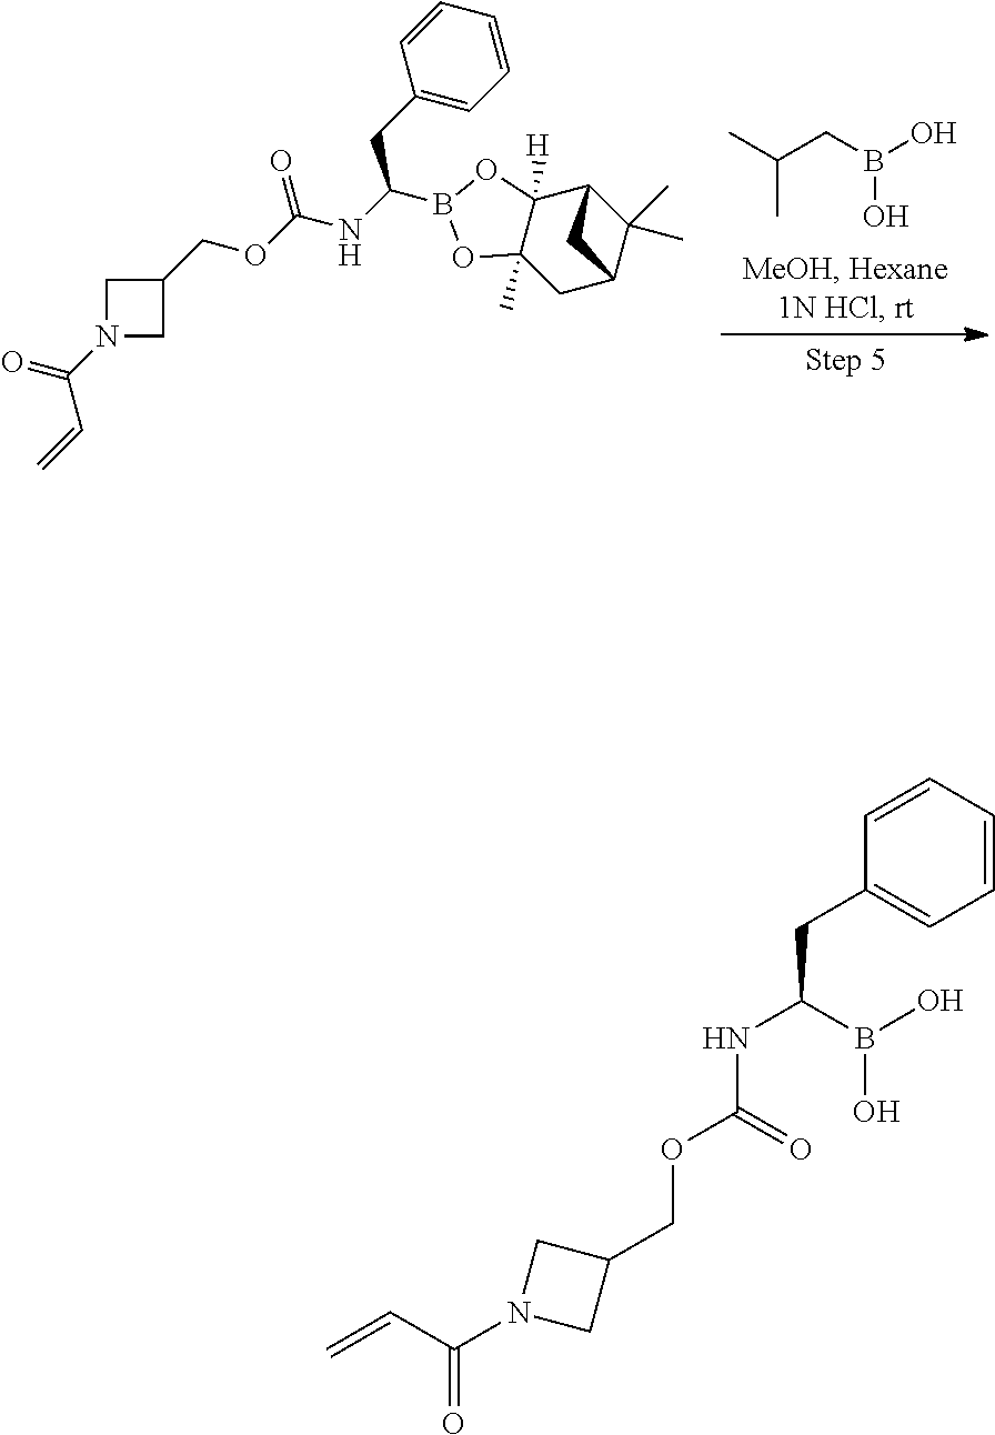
CC(CB(O)O)C.C1N(C(=O)C=C)CC1COC(NC(CC1=CC=CC=C1)B1OC2(C)C([H])(O1)C1C(C)(C)C(C2)C1)=O.C1=CC=CC(CC(NC(OCC2CN(C(C=C)=O)C2)=O)B(O)O)=C1
